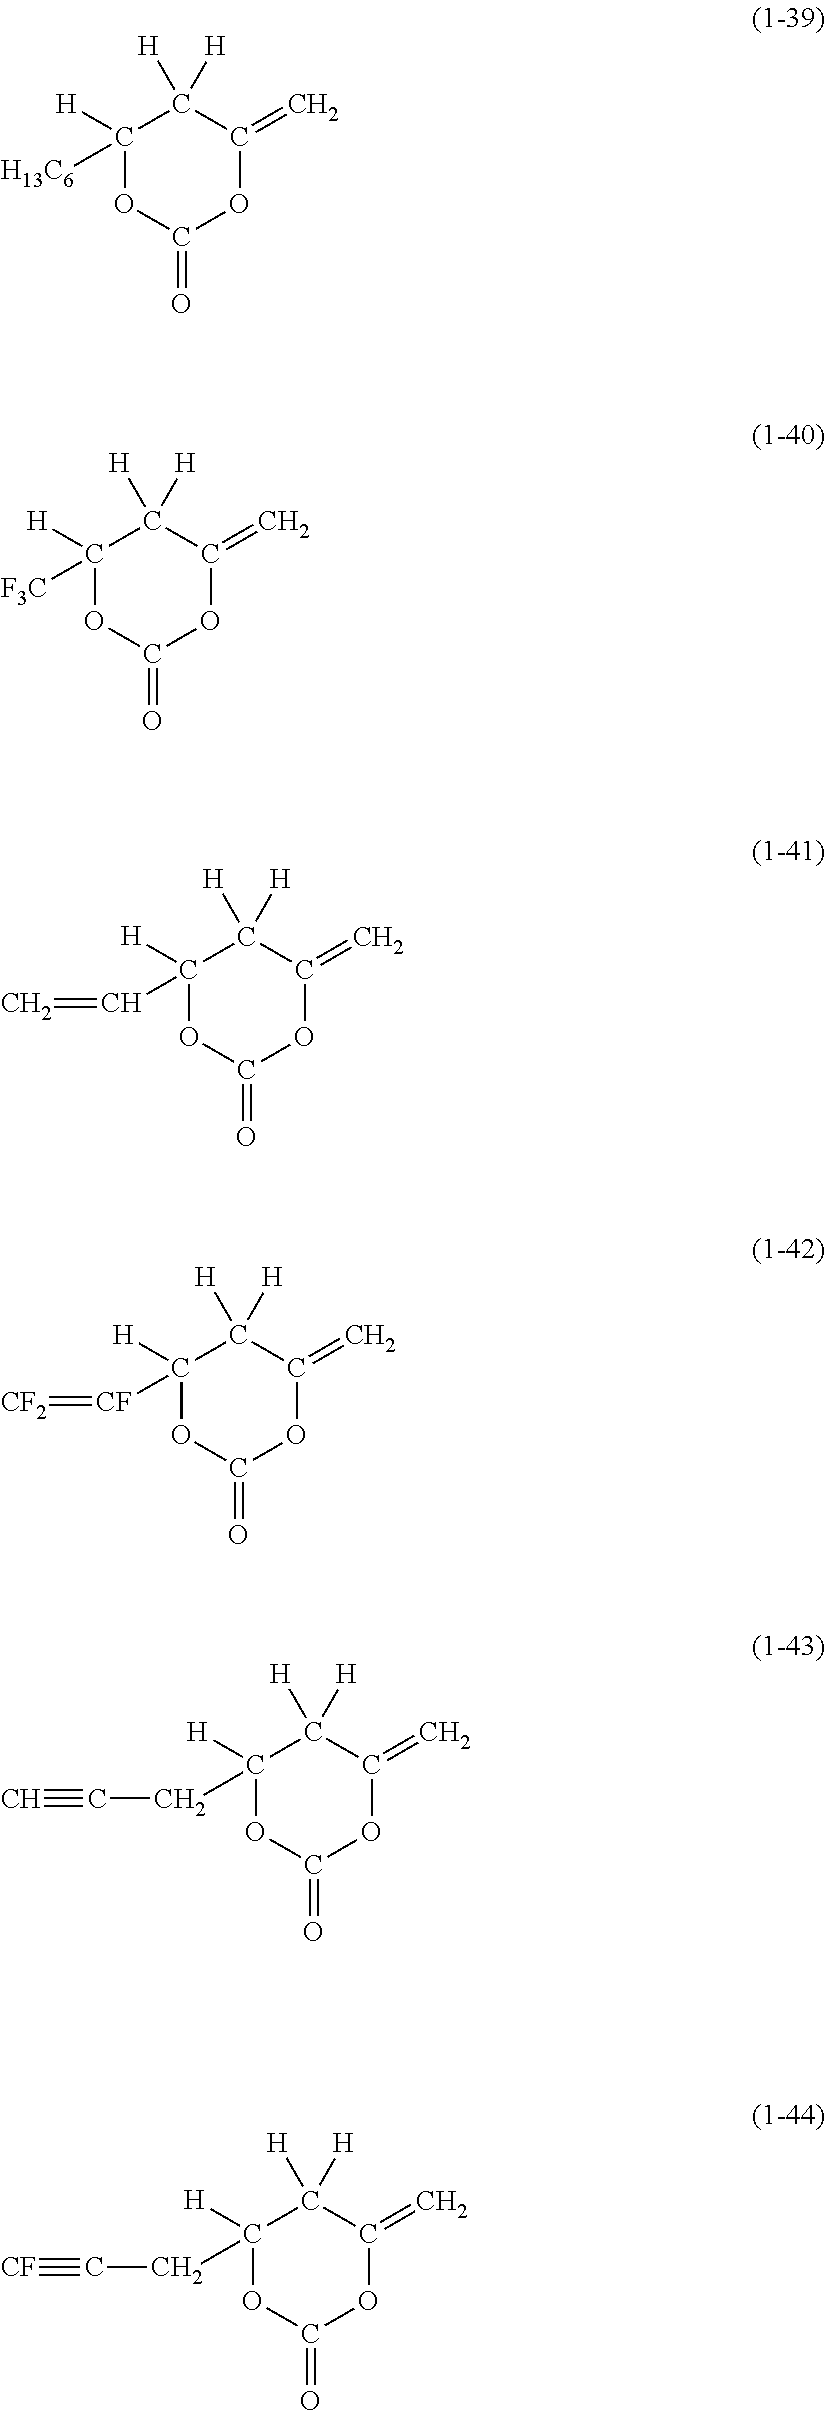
C1([H])([H13C6])OC(=O)OC(=C)C1([H])[H].C1([H])([F3C])OC(=O)OC(=C)C1([H])[H].C1([H])(C=C)OC(=O)OC(=C)C1([H])[H].C1([H])([CF]=[CF2])OC(=O)OC(=C)C1([H])[H].C1([H])(CC#C)OC(=O)OC(=C)C1([H])[H].C1([H])(CC#[CF])OC(=O)OC(=C)C1([H])[H]
